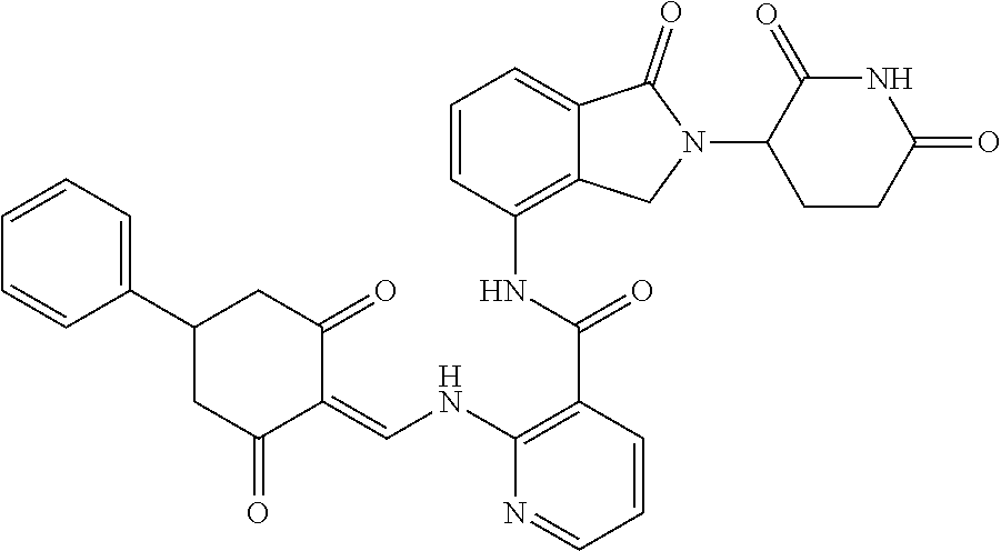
C1(C2CC(=O)C(=CNC3=C(C(NC4=C5C(=CC=C4)C(=O)N(C4CCC(=O)NC4=O)C5)=O)C=CC=N3)C(=O)C2)=CC=CC=C1
